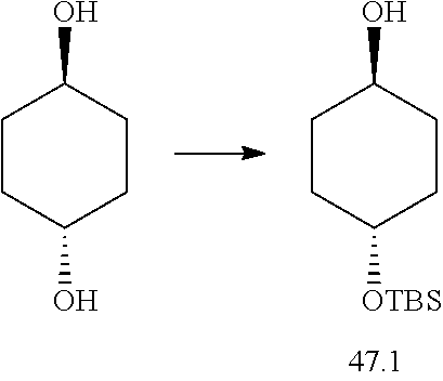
C1CC([OTBS])CCC1O.C1CC(O)CCC1O
